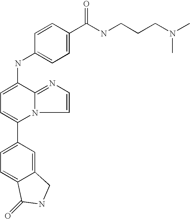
C12=CC(C3=CC=C(NC4=CC=C(C(=O)NCCCN(C)C)C=C4)C4=NC=CN34)=CC=C1C(=O)NC2
